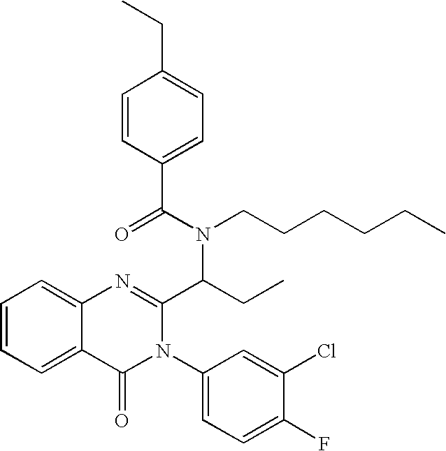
C1=CC(C(N(CCCCCC)C(CC)C2=NC3=CC=CC=C3C(=O)N2C2=CC=C(F)C(Cl)=C2)=O)=CC=C1CC
